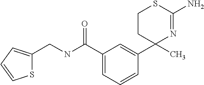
C1(C(NCC2=CC=CS2)=O)=CC=CC(C2(C)N=C(N)SCC2)=C1
